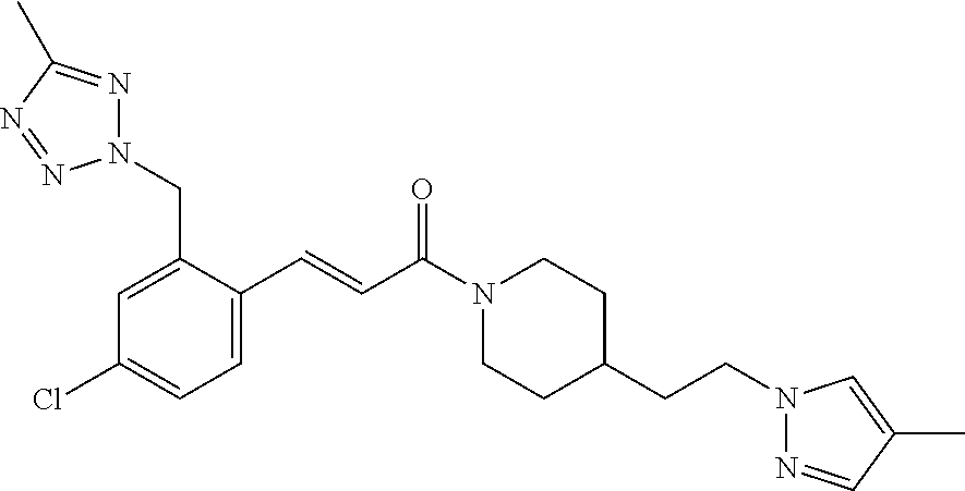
N1(CC2=CC(Cl)=CC=C2C=CC(N2CCC(CCN3N=CC(C)=C3)CC2)=O)N=C(C)N=N1
